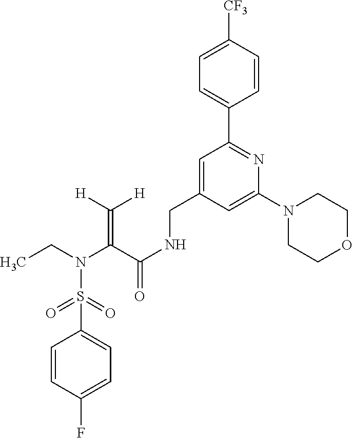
CCN(C(C(NCC1=CC(C2=CC=C([CF3])C=C2)=NC(N2CCOCC2)=C1)=O)=C([H])[H])S(=O)(=O)C1=CC=C(F)C=C1
